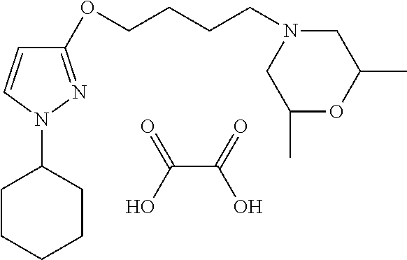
OC(=O)C(O)=O.C1CCCCC1N1N=C(OCCCCN2CC(C)OC(C)C2)C=C1
